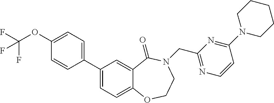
C1(C2=CC=C3C(=C2)C(=O)N(CC2=NC=CC(N4CCCCC4)=N2)CCO3)=CC=C(OC(F)(F)F)C=C1
